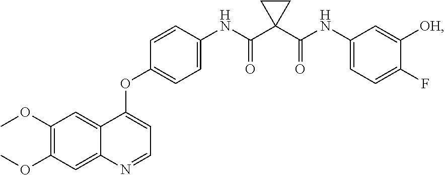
C12=CC(OC)=C(OC)C=C1C(OC1=CC=C(NC(C3(C(NC4=CC=C(F)C([OH])=C4)=O)CC3)=O)C=C1)=CC=N2
